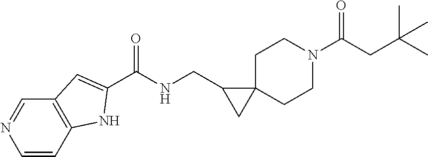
N1=CC2=C(C=C1)NC(C(NCC1CC13CCN(C(CC(C)(C)C)=O)CC3)=O)=C2
